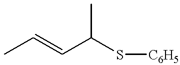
CC(C=CC)S[C6H5]
